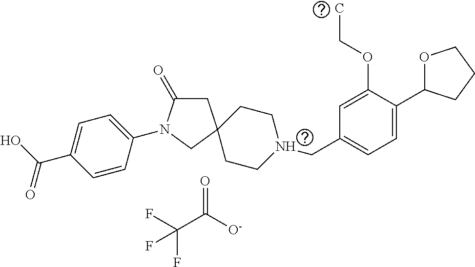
C(C([O-])=O)(F)(F)F.C1C(=O)N(C2=CC=C(C(O)=O)C=C2)CC12CCN(CC1=CC=C(C3OCCC3)C(OCC)=C1)CC2
